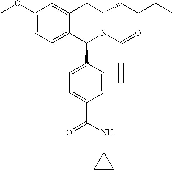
C12=CC=C(OC)C=C1CC(CCCC)N(C(=O)C#C)C2C1=CC=C(C(NC2CC2)=O)C=C1
